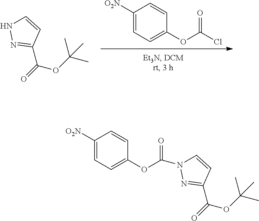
C1([O2N])=CC=C(OC(Cl)=O)C=C1.C1=CNN=C1C(=O)OC(C)(C)C.C1=CN(C(OC2=CC=C([O2N])C=C2)=O)N=C1C(=O)OC(C)(C)C
